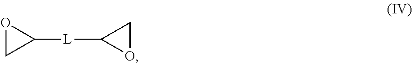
O1CC1[L]C1OC1
